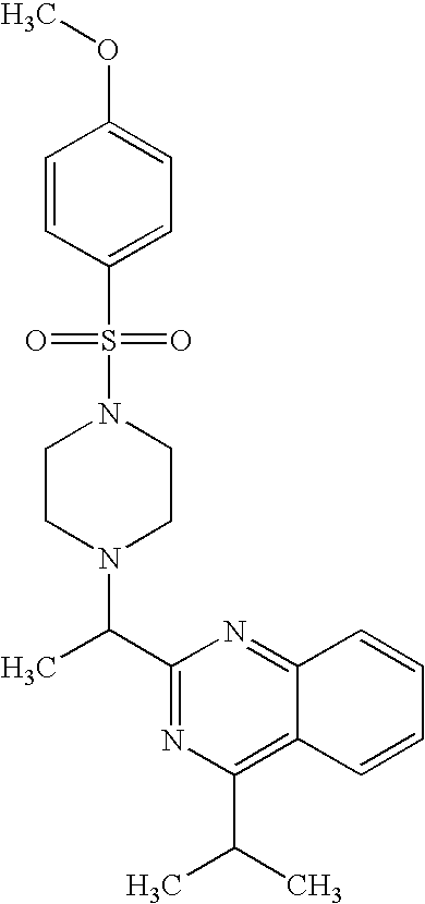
C1=CC(S(N2CCN(C(C3=NC(C(C)C)=C4C(=N3)C=CC=C4)C)CC2)(=O)=O)=CC=C1OC
